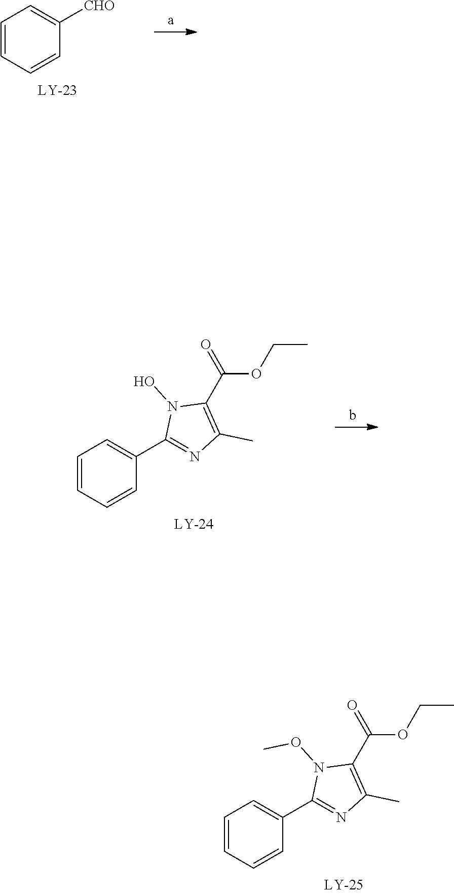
C1=CC=CC([CHO])=C1.C1(C2=CC=CC=C2)=NC(C)=C(C(=O)OCC)N1O.C1(C2=CC=CC=C2)=NC(C)=C(C(=O)OCC)N1OC
